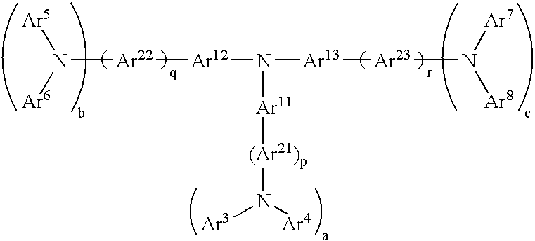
N([Ar11][(Ar21)p]N([Ar3])[Ar4])([Ar13][Ar23]N([Ar7])[Ar8])[Ar12][Ar22]N([Ar5])[Ar6]
